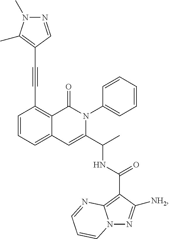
C1=CC=C2C(=C1C#CC1=C(C)N(C)N=C1)C(=O)N(C1=CC=CC=C1)C(C(C)NC(=O)C1=C3N(N=C1[NH2])C=CC=N3)=C2
